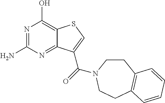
N1=C(N)N=C2C(=C1O)SC=C2C(=O)N1CCC2=C(CC1)C=CC=C2
